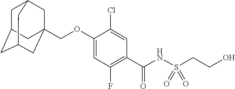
C1=C(OCC23CC4CC(CC(C2)C4)C3)C(Cl)=CC(C(NS(CCO)(=O)=O)=O)=C1F
